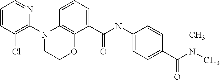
C1=CC(Cl)=C(N2CCOC3=C2C=CC=C3C(NC2=CC=C(C(=O)N(C)C)C=C2)=O)N=C1
